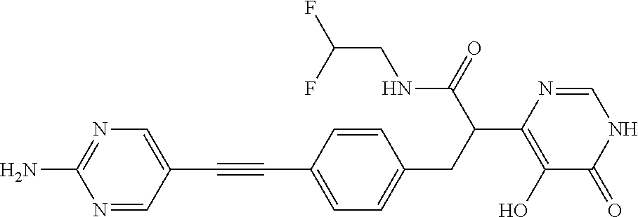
C1(C#CC2=CC=C(CC(C(NCC(F)F)=O)C3=C(O)C(=O)NC=N3)C=C2)=CN=C(N)N=C1
